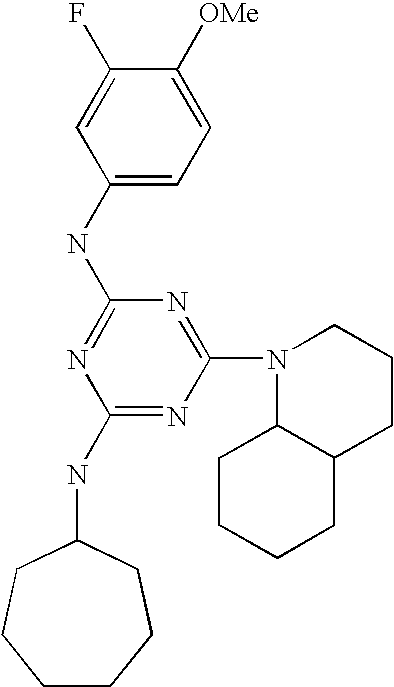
C1(NC2=NC(NC3CCCCCC3)=NC(N3C4C(CCC3)CCCC4)=N2)=CC=C([OMe])C(F)=C1
